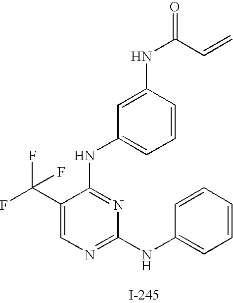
N(C1=NC(NC2=CC=CC=C2)=NC=C1C(F)(F)F)C1=CC=CC(NC(=O)C=C)=C1
